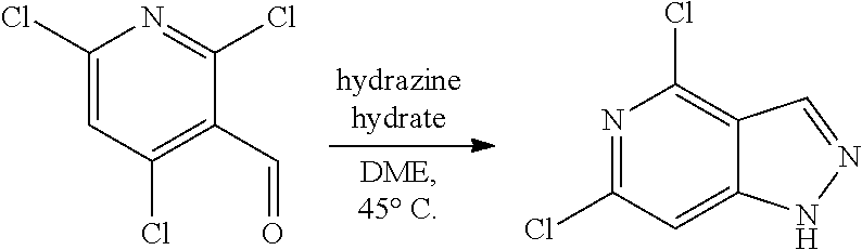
C1(Cl)=CC(Cl)=C(C=O)C(Cl)=N1.N1=C(Cl)C=C2C(=C1Cl)C=NN2
